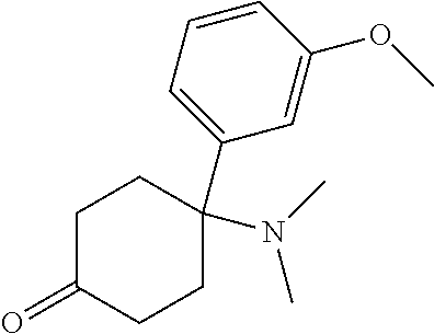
C1C(=O)CCC(N(C)C)(C2=CC=CC(OC)=C2)C1
